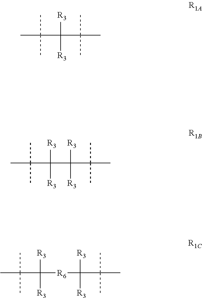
[R3]C(C(C)(C)C)([R3])C(C)(C)C.[R3]C(C(C)(C)C)([R3])C([R3])([R3])C(C)(C)C.[R3]C(C(C)(C)C)([R3])[R6]C([R3])([R3])C(C)(C)C
